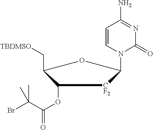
C1(OC(C(Br)(C)C)=O)C(C[TBDMSO])OC(N2C(=O)N=C(N)C=C2)[CF2]1
